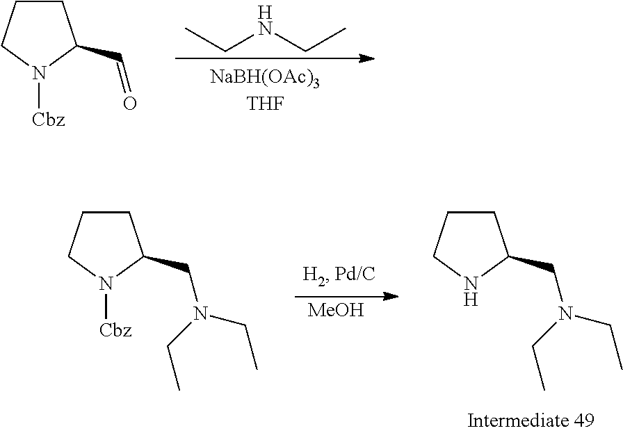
C1CCN([Cbz])C1C=O.CCNCC.C1CCN([Cbz])C1CN(CC)CC.[MeOH].C1CCNC1CN(CC)CC
